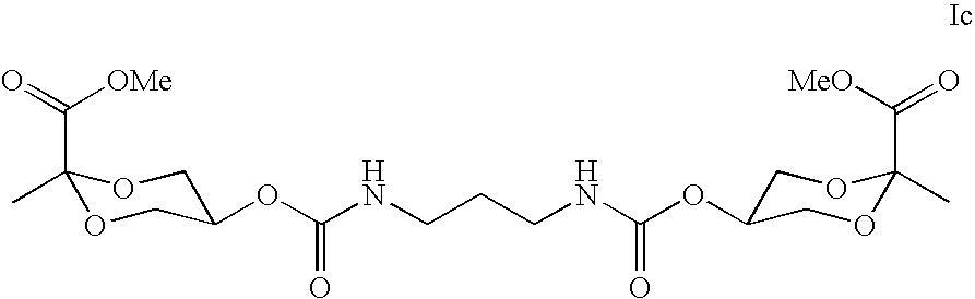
C1(C(=O)[OMe])(C)OCC(OC(NCCCNC(OC2COC(C)(C([MeO])=O)OC2)=O)=O)CO1
